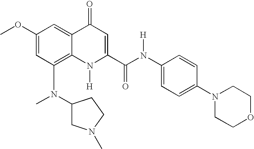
C1(OC)=CC(N(C)C2CN(C)CC2)=C2C(=C1)C(=O)C=C(C(=O)N(C1=CC=C(N3CCOCC3)C=C1)[H])N2[H]
